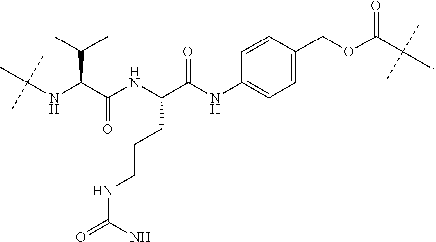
C1=C(COC(C(C)(C)C)=O)C=CC(NC(C(NC(C(NC(C)(C)C)C(C)C)=O)CCCNC(=O)N)=O)=C1
